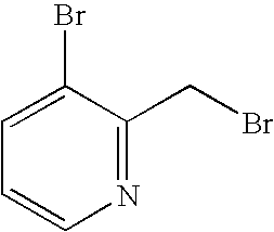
C1=C(Br)C(CBr)=NC=C1
